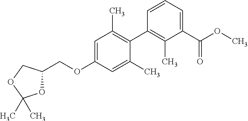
C1=C(OCC2OC(C)(C)OC2)C=C(C)C(C2=C(C)C(C(=O)OC)=CC=C2)=C1C
